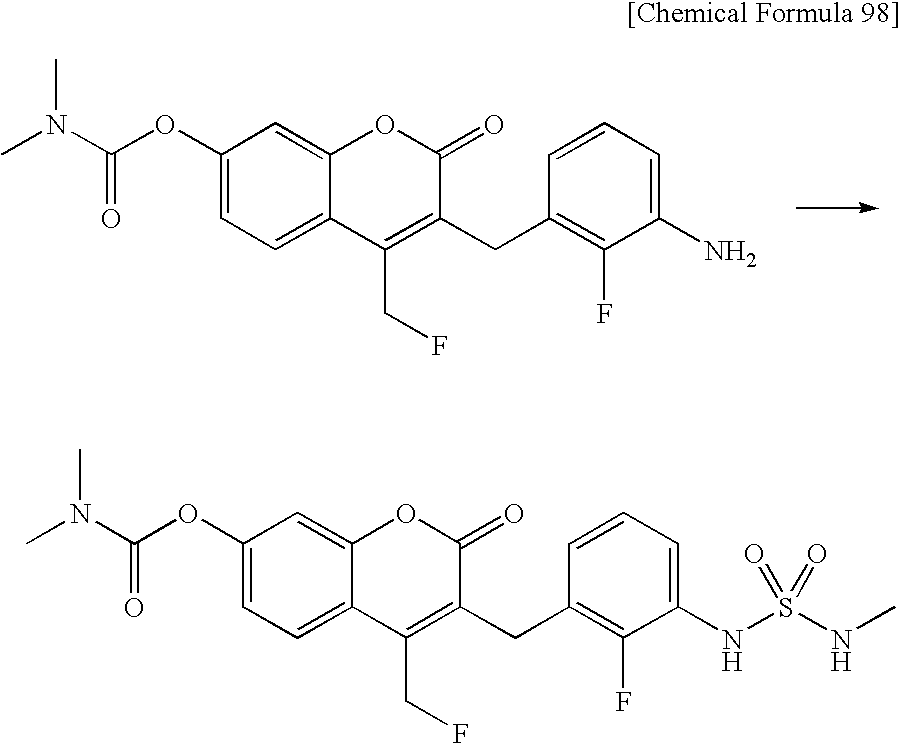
C1(OC(N(C)C)=O)=CC=C2C(=C1)OC(=O)C(CC1=C(F)C(N)=CC=C1)=C2CF.C1(OC(N(C)C)=O)=CC=C2C(=C1)OC(=O)C(CC1=C(F)C(NS(NC)(=O)=O)=CC=C1)=C2CF
